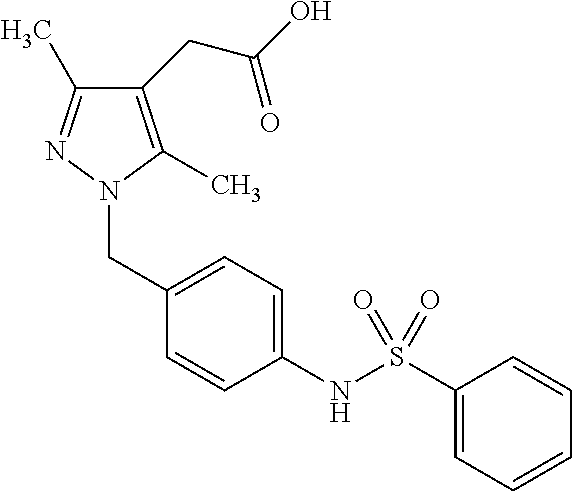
C1=C(CN2C(C)=C(CC(O)=O)C(C)=N2)C=CC(NS(C2=CC=CC=C2)(=O)=O)=C1
